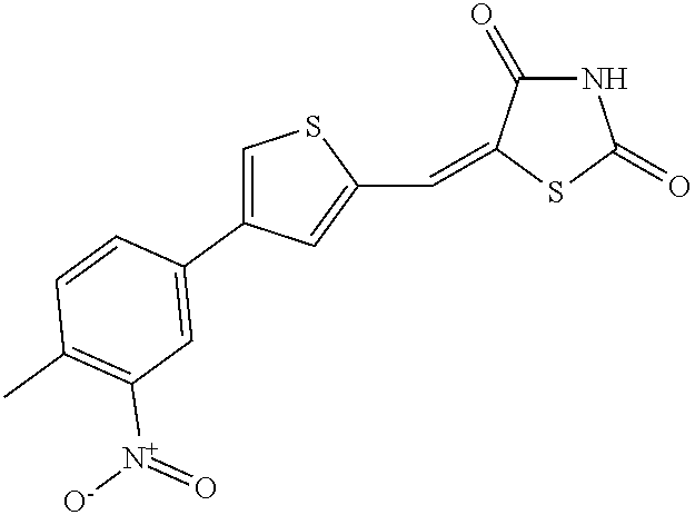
C1=C(C2=CC([N+]([O-])=O)=C(C)C=C2)C=C(C=C2C(=O)NC(=O)S2)S1
